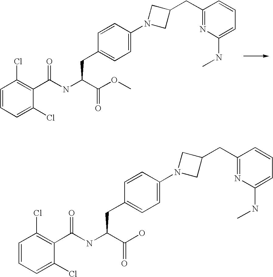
C1=CC=C(Cl)C(C(NC(C(OC)=O)CC2=CC=C(N3CC(CC4=NC(NC)=CC=C4)C3)C=C2)=O)=C1Cl.C1=CC=C(Cl)C(C(NC(C(O)=O)CC2=CC=C(N3CC(CC4=NC(NC)=CC=C4)C3)C=C2)=O)=C1Cl
